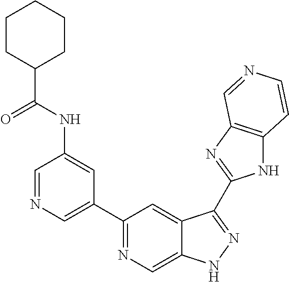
C1=NC=C(C2=NC=C3C(=C2)C(C2=NC4=C(N2)C=CN=C4)=NN3)C=C1NC(=O)C1CCCCC1
